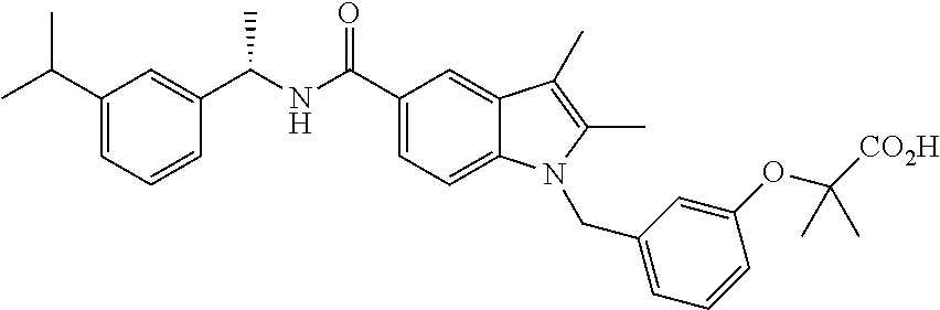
C1(C(NC(C2=CC=C3C(=C2)C(C)=C(C)N3CC2=CC=CC(OC([CO2H])(C)C)=C2)=O)C)=CC(C(C)C)=CC=C1
